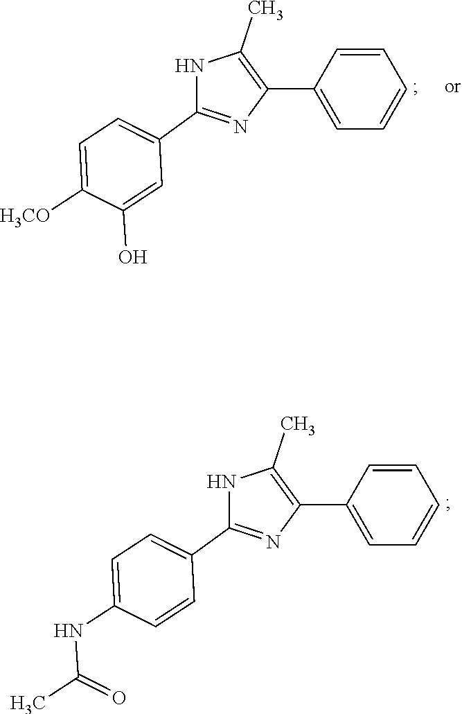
N1C(C2=CC=C([H3CO])C(O)=C2)=NC(C2=CC=CC=C2)=C1C.N1C(C2=CC=C(NC(C)=O)C=C2)=NC(C2=CC=CC=C2)=C1C
